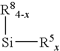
[R84-x][Si][R5x]
